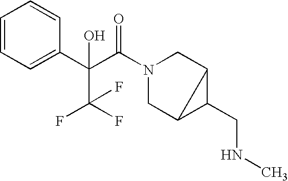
C1=CC=C(C(C(N2CC3C(CNC)C3C2)=O)(C(F)(F)F)O)C=C1
